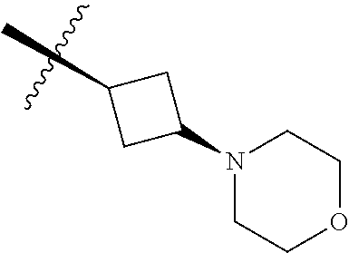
C1(C)CC(N2CCOCC2)C1
